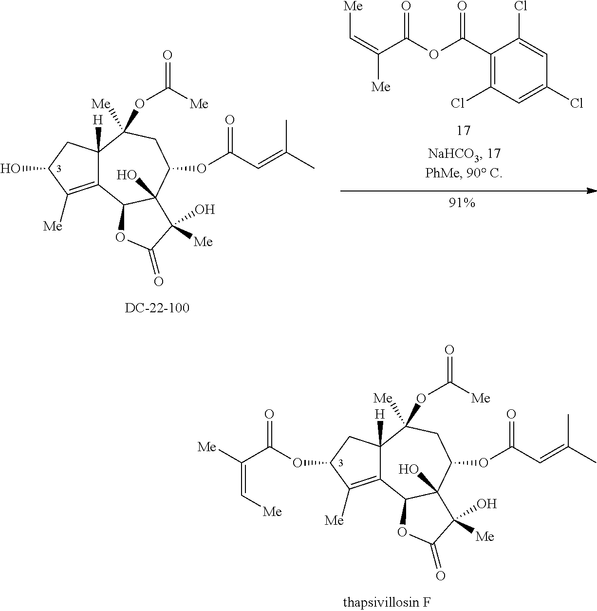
C12=C([Me])C(OC(C([Me])=C[Me])=O)CC1([H])C([Me])(OC(=O)[Me])CC(OC(C=C(C)C)=O)C1(O)C2OC(=O)C1(O)[Me].C12=C([Me])C(O)CC1([H])C([Me])(OC(=O)[Me])CC(OC(C=C(C)C)=O)C1(O)C2OC(=O)C1(O)[Me].C1(C(OC(C(=C[Me])[Me])=O)=O)=C(Cl)C=C(Cl)C=C1Cl
